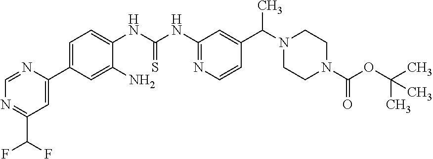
C1=C(C2=CC(C(F)F)=NC=N2)C=C(N)C(NC(NC2=NC=CC(C(N3CCN(C(OC(C)(C)C)=O)CC3)C)=C2)=S)=C1
